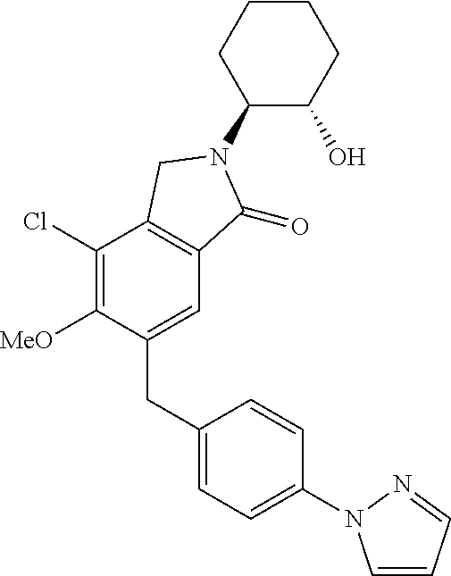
C1(N2C(=O)C3=C(C(Cl)=C([MeO])C(CC4=CC=C(N5C=CC=N5)C=C4)=C3)C2)C(O)CCCC1
